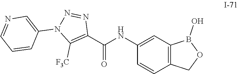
C1(NC(C2=C([F3C])N(C3=CN=CC=C3)N=N2)=O)=CC2=C(C=C1)COB2O
